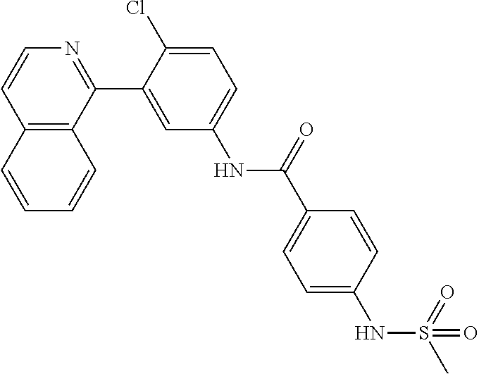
C12=C(C(C3=CC(NC(C4=CC=C(NS(C)(=O)=O)C=C4)=O)=CC=C3Cl)=NC=C1)C=CC=C2
